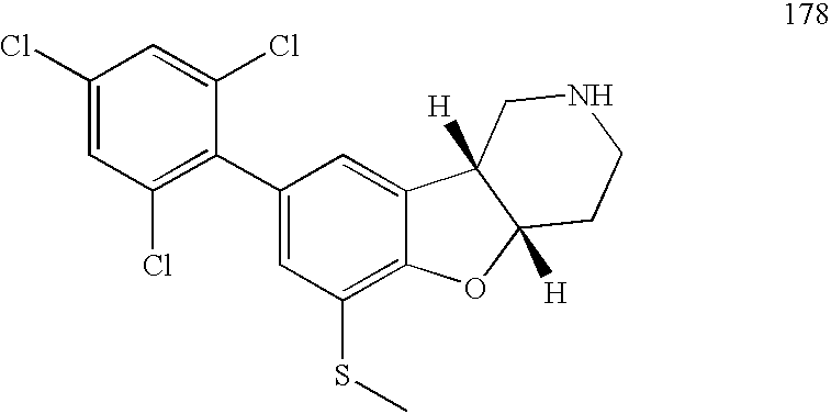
C1(Cl)=CC(Cl)=C(C2=CC(SC)=C3C(=C2)C2([H])C([H])(O3)CCNC2)C(Cl)=C1
